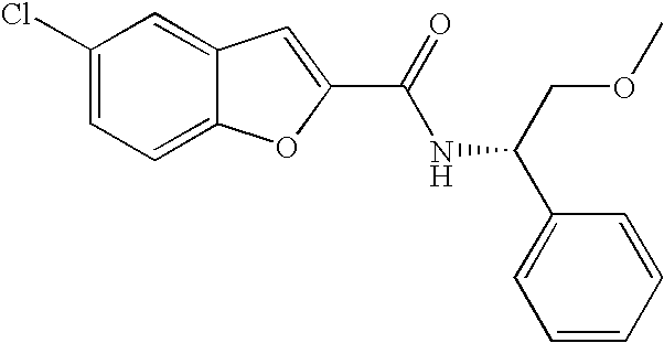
C1(C(=O)NC(C2=CC=CC=C2)COC)=CC2=CC(Cl)=CC=C2O1
